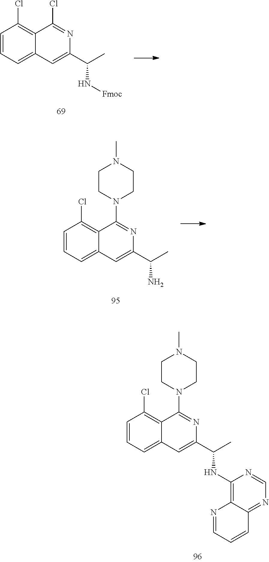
C1=CC=C2C(=C1Cl)C(Cl)=NC(C(C)N[Fmoc])=C2.C1=CC=C2C(=C1Cl)C(N1CCN(C)CC1)=NC(C(C)NC1=C3C(=NC=N1)C=CC=N3)=C2.C1=CC=C2C(=C1Cl)C(N1CCN(C)CC1)=NC(C(C)N)=C2
